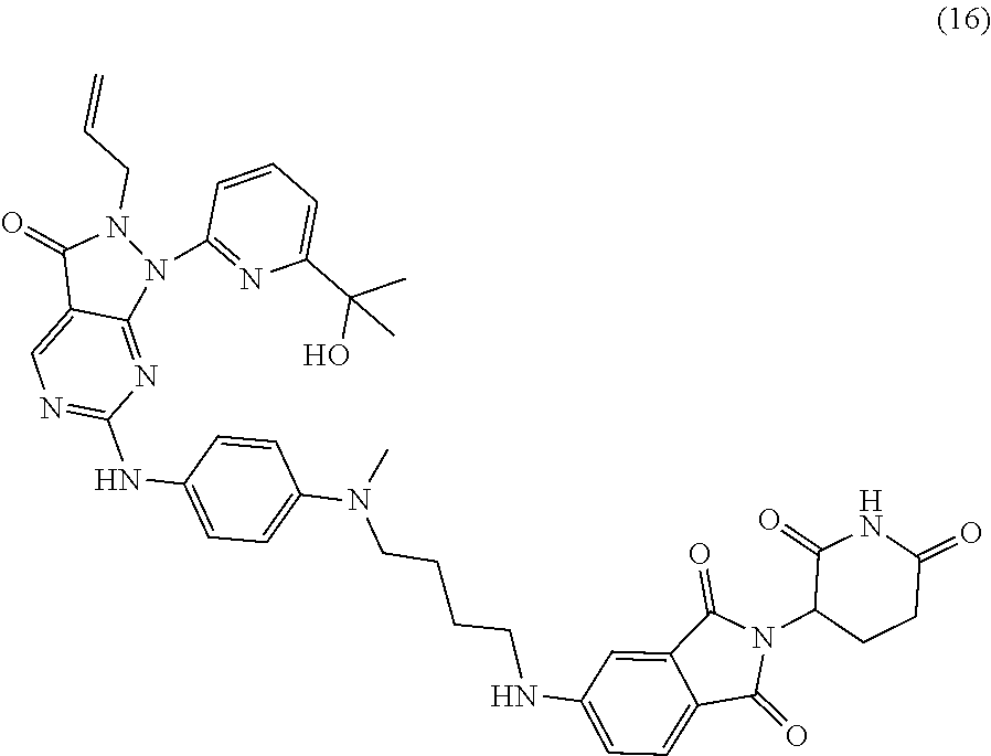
C1(NC2=NC=C3C(=N2)N(C2=NC(C(O)(C)C)=CC=C2)N(CC=C)C3=O)=CC=C(N(CCCCNC2=CC=C3C(=C2)C(=O)N(C2CCC(=O)NC2=O)C3=O)C)C=C1
